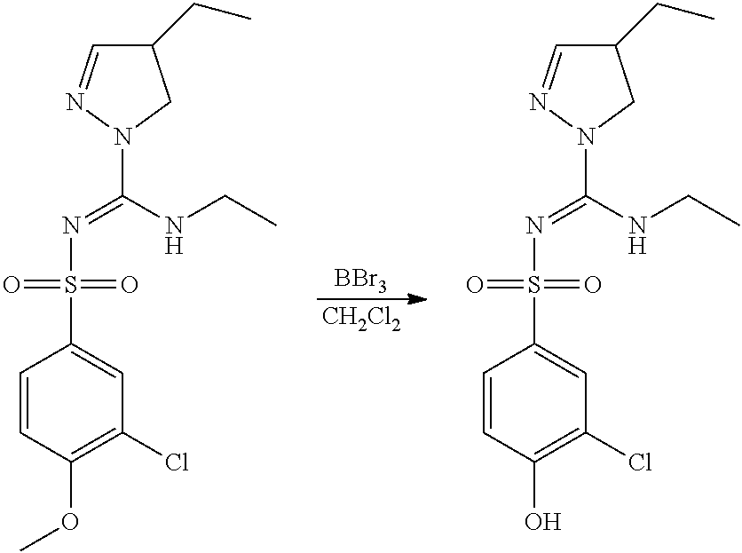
[BBr3].[CH2Cl2].C1=CC(OC)=C(Cl)C=C1S(N=C(NCC)N1N=CC(CC)C1)(=O)=O.C1=CC(O)=C(Cl)C=C1S(N=C(NCC)N1N=CC(CC)C1)(=O)=O
